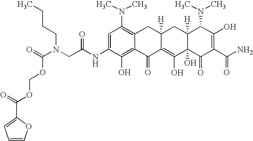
N(CC(NC1=CC(N(C)C)=C2C(=C1O)C(=O)C1=C(O)C3(O)C([H])(CC1([H])C2)C(N(C)C)C(O)=C(C(N)=O)C3=O)=O)(C(=O)OCOC(C1=CC=CO1)=O)CCCC
